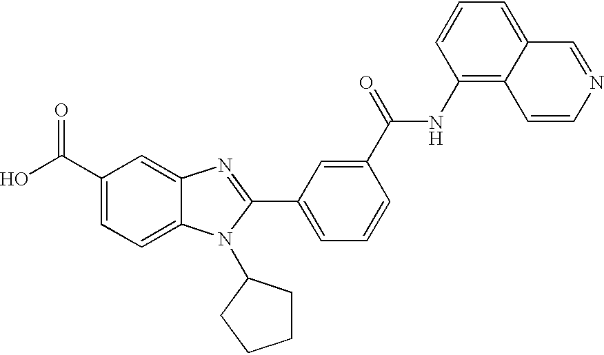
C1(C(O)=O)=CC=C2C(=C1)N=C(C1=CC=CC(C(=O)NC3=C4C(=CC=C3)C=NC=C4)=C1)N2C1CCCC1
